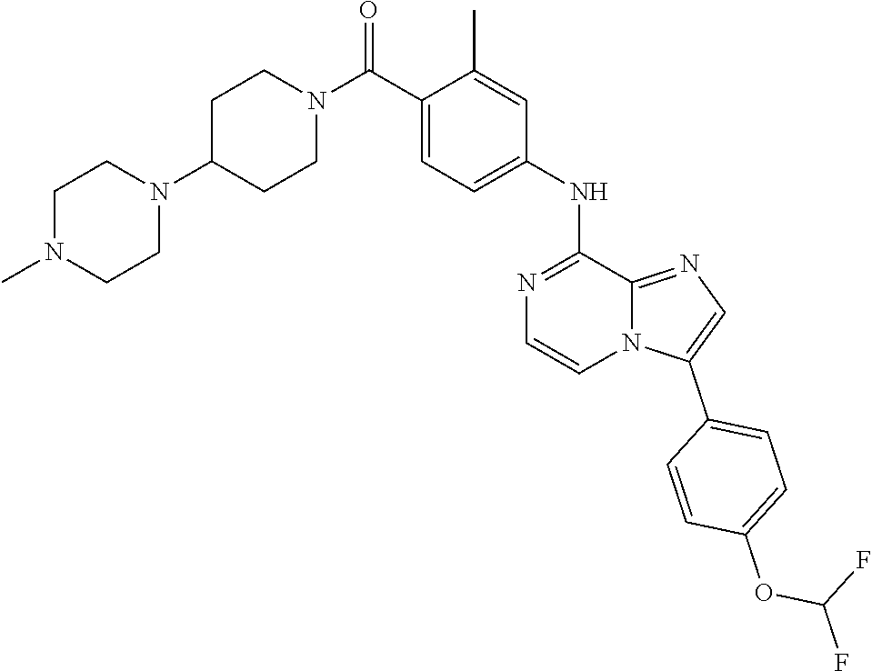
C1(C2=CC=C(OC(F)F)C=C2)=CN=C2N1C=CN=C2NC1=CC=C(C(N2CCC(N3CCN(C)CC3)CC2)=O)C(C)=C1
